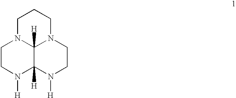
C1N2C3([H])N(CC1)CCN([H])C3([H])N([H])CC2
